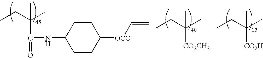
C1CC([OCO]C=C)CCC1NC(C(CC)(C)C)=O.CCC(C)(C)[CO2CH3].CCC(C)(C)[CO2H]
